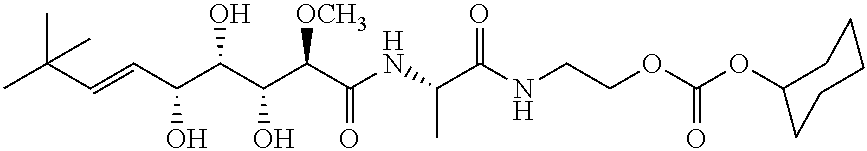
CC(C=CC(C(C(C(C(NC(C(NCCOC(=O)OC1CCCCC1)=O)C)=O)[OCH3])O)O)O)(C)C
